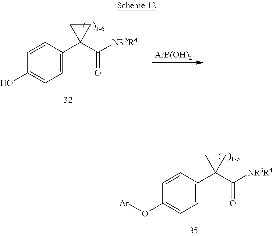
C1=CC(C2(C([NR3R4])=O)CC2)=CC=C1O[Ar].C1=CC(C2(C([NR3R4])=O)CC2)=CC=C1O.[ArB(OH)2]
